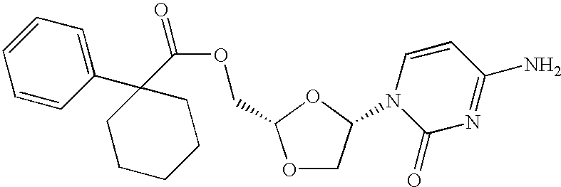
O1CC(N2C(=O)N=C(N)C=C2)OC1COC(C1(C2=CC=CC=C2)CCCCC1)=O
